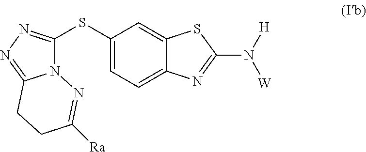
C1(SC2=NN=C3N2N=C([Ra])CC3)=CC=C2C(=C1)SC(N([W])[H])=N2
